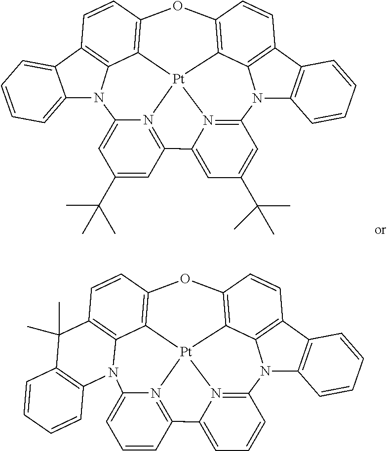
C12=C3C=CC4=C1[Pt]15C6=C(C=CC7=C6N(C6=C7C=CC=C6)C6=N1C(=CC(C(C)(C)C)=C6)C1=N5C(=CC(C(C)(C)C)=C1)N2C1=CC=CC=C31)O4.C12=C3C=CC4=C1[Pt]15C6=C(C=CC7=C6N(C6=C7C=CC=C6)C6=N1C(=CC=C6)C1=N5C(=CC=C1)N2C1=C(C3(C)C)C=CC=C1)O4
